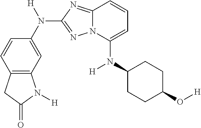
N(C1=CC=CC2=NC(N(C3=CC4=C(C=C3)CC(=O)N4[H])[H])=NN12)(C1CCC(O[H])CC1)[H]
